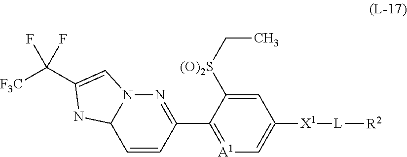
C1(C2=NN3C(C=C2)NC(C([F3C])(F)F)=C3)=[A1]C=C([X1][L][R2])C=C1[(O)2S]CC
